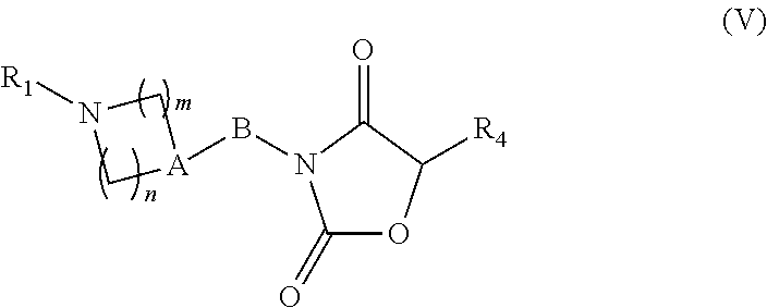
N1([R1])C[A](BN2C(=O)OC([R4])C2=O)C1
